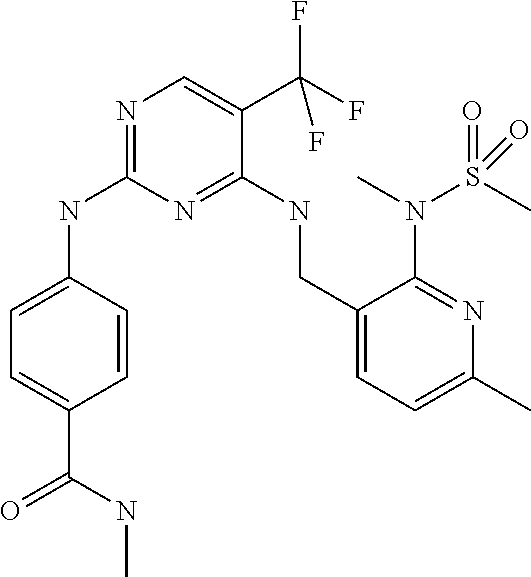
C1=C(NC2=NC=C(C(F)(F)F)C(NCC3=CC=C(C)N=C3N(S(=O)(C)=O)C)=N2)C=CC(C(=O)NC)=C1
